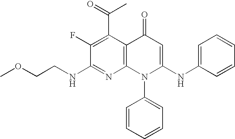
C1(NCCOC)=NC2=C(C(C(=O)C)=C1F)C(=O)C=C(NC1=CC=CC=C1)N2C1=CC=CC=C1
